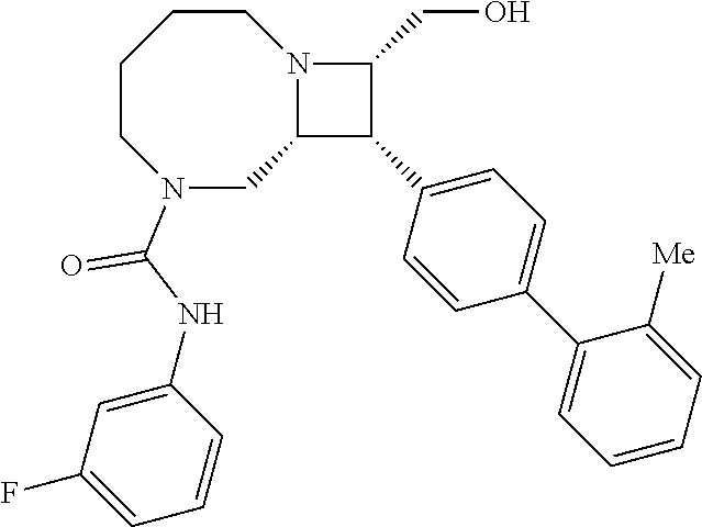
C1CCCN(C(NC2=CC(F)=CC=C2)=O)CC2N1C(CO)C2C1=CC=C(C2=CC=CC=C2[Me])C=C1
